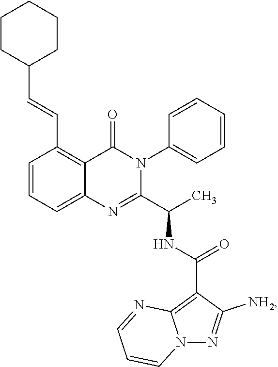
C1(C=CC2=C3C(=CC=C2)N=C(C(C)NC(C2=C4N(N=C2[NH2])C=CC=N4)=O)N(C2=CC=CC=C2)C3=O)CCCCC1
